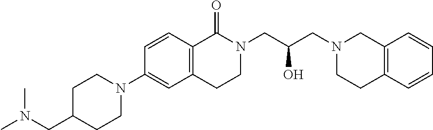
C1(CN(C)C)CCN(C2=CC3=C(C=C2)C(=O)N(CC(CN2CC4=C(CC2)C=CC=C4)O)CC3)CC1
